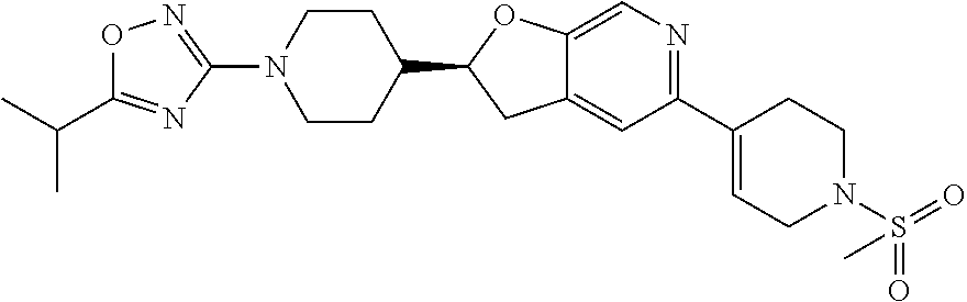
C1(C2=CCN(S(=O)(=O)C)CC2)=NC=C2C(=C1)CC(C1CCN(C3=NOC(C(C)C)=N3)CC1)O2
